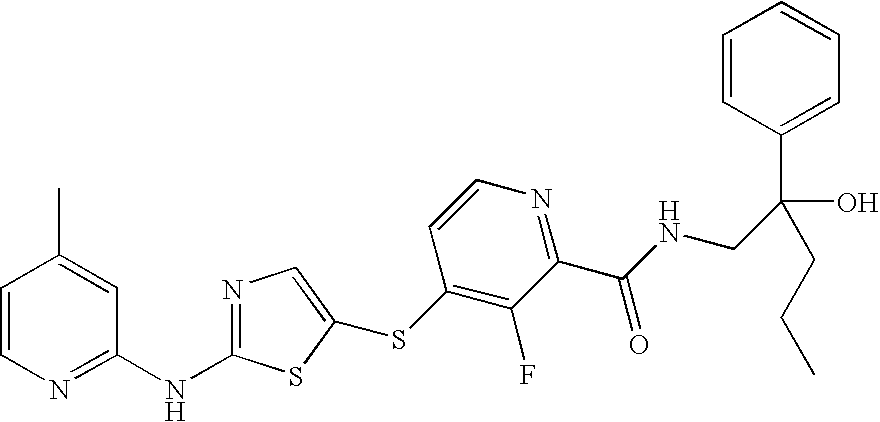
C1=CN=C(NC2=NC=C(SC3=C(F)C(C(=O)NCC(O)(CCC)C4=CC=CC=C4)=NC=C3)S2)C=C1C
